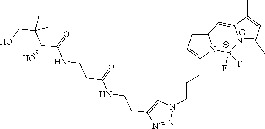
[N+]12=C(C)C=C(C)C1=CC1=CC=C(CCCN3C=C(CCNC(CCNC(C(C(CO)(C)C)O)=O)=O)N=N3)N1[B-]2(F)F
